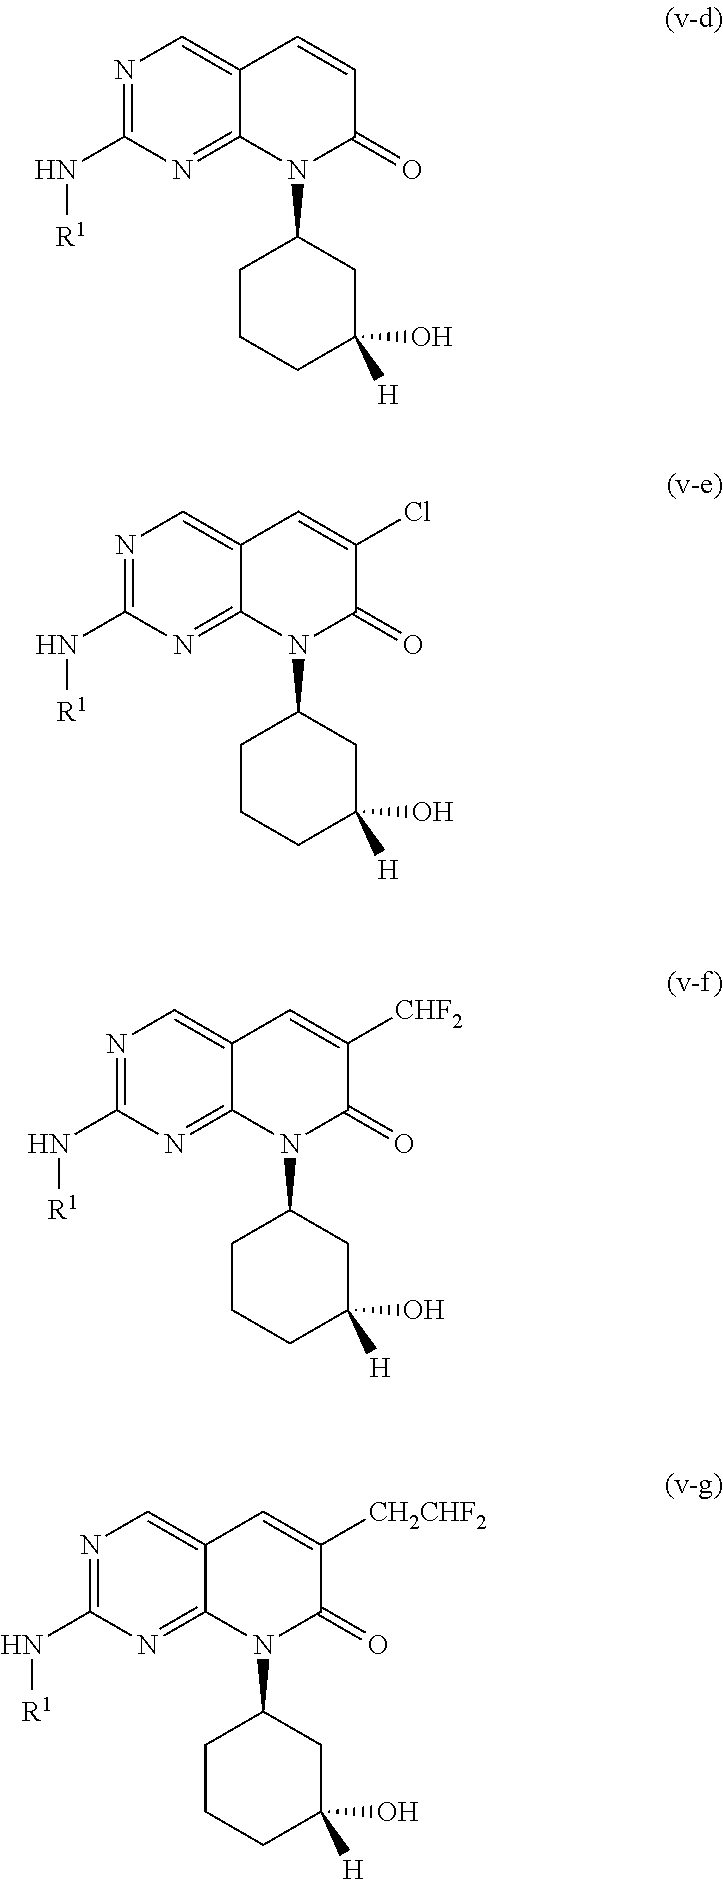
N1=C(N[R1])N=C2C(=C1)C=CC(=O)N2C1CCCC(O)([H])C1.N1=C(N[R1])N=C2C(=C1)C=C(Cl)C(=O)N2C1CCCC(O)([H])C1.N1=C(N[R1])N=C2C(=C1)C=C([CHF2])C(=O)N2C1CCCC(O)([H])C1.N1=C(N[R1])N=C2C(=C1)C=C([CH2CHF2])C(=O)N2C1CCCC(O)([H])C1
